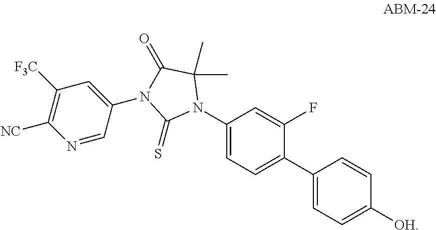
C1(N2C(C)(C)C(=O)N(C3=CC([F3C])=C([NC])N=C3)C2=S)=CC=C(C2=CC=C([OH])C=C2)C(F)=C1
